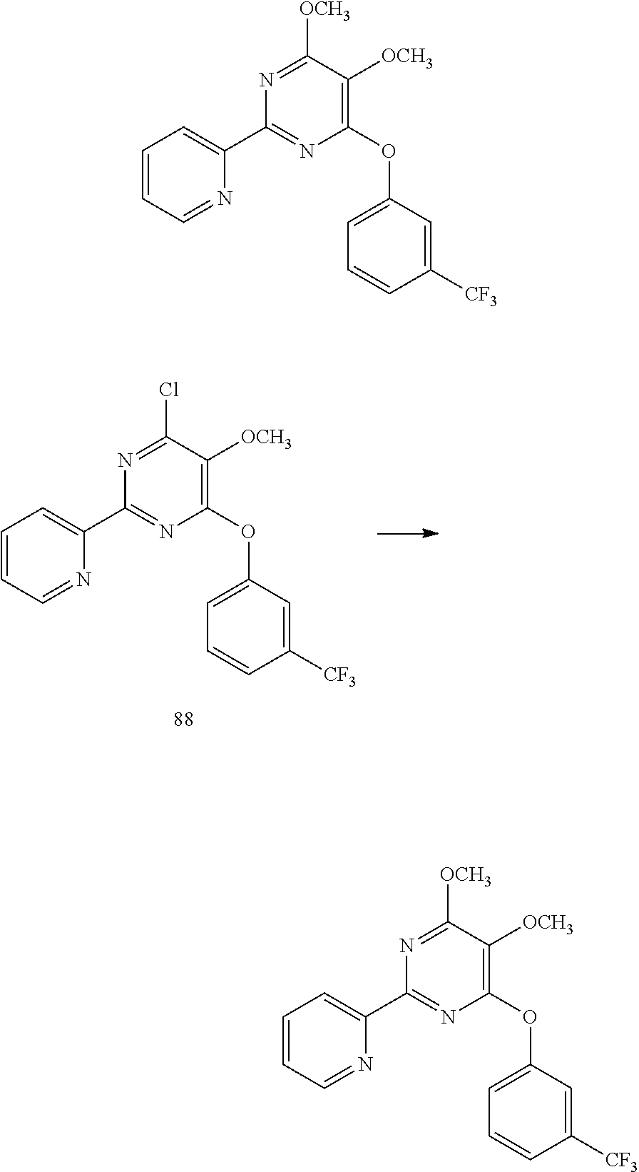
C1=CC=NC(C2=NC(OC3=CC=CC([CF3])=C3)=C([OCH3])C([OCH3])=N2)=C1.C1=CC=NC(C2=NC(OC3=CC=CC([CF3])=C3)=C([OCH3])C(Cl)=N2)=C1.C1=CC=NC(C2=NC(OC3=CC=CC([CF3])=C3)=C([OCH3])C([OCH3])=N2)=C1
